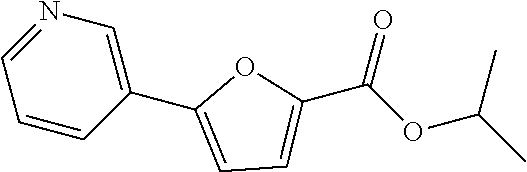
C1(C2=CC=C(C(OC(C)C)=O)O2)=CN=CC=C1
